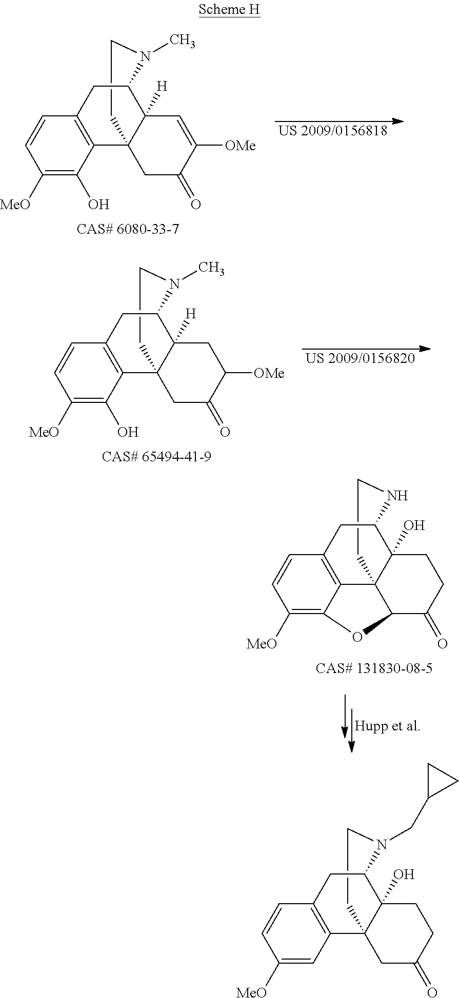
C1CN(CC2CC2)C2C3(O)C1(C1=C(C=CC([MeO])=C1)C2)CC(=O)CC3.[US 2009/0156818].C1CN(C)C2C3([H])C1(C1=C(C=CC([MeO])=C1O)C2)CC(=O)C([OMe])=C3.C1CN(C)C2C3([H])C1(C1=C(C=CC([MeO])=C1O)C2)CC(=O)C([OMe])C3.[US 2009/0156820].C1CNC2C3(O)C14C1=C(C=CC([MeO])=C1OC4C(=O)CC3)C2
